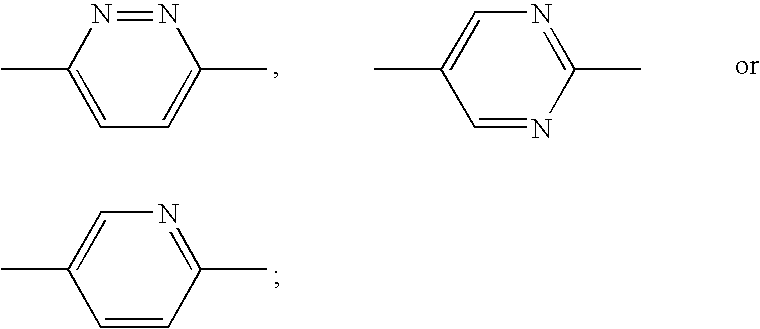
N1=NC(C)=CC=C1C.N1=C(C)N=CC(C)=C1.N1=C(C)C=CC(C)=C1
